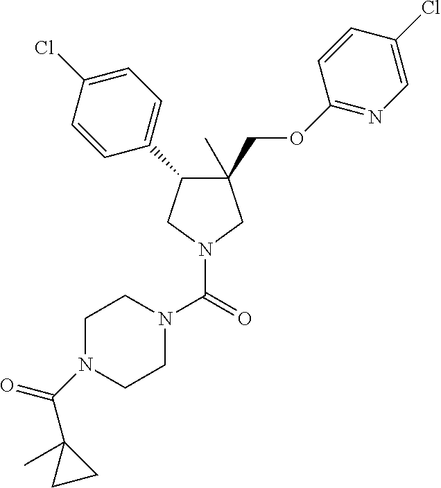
C1(C)(COC2=NC=C(Cl)C=C2)C(C2=CC=C(Cl)C=C2)CN(C(=O)N2CCN(C(C3(C)CC3)=O)CC2)C1
